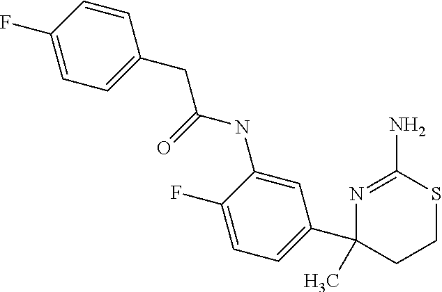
C1=CC(F)=CC=C1CC(NC1=CC(C2(C)CCSC(N)=N2)=CC=C1F)=O
